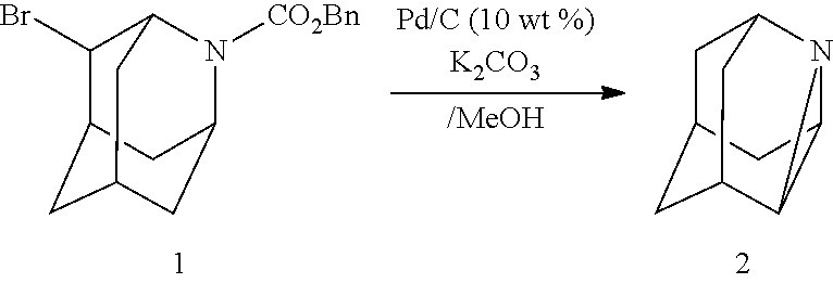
C1(Br)C2CC3CC(N([CO2Bn])C1C3)C2.C1C2CC3C4C(N4C1C3)C2
